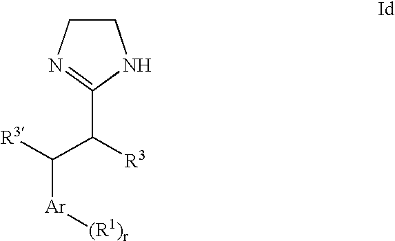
C(C1=NCCN1)([R3])C([R3])[Ar][(R1)r]
